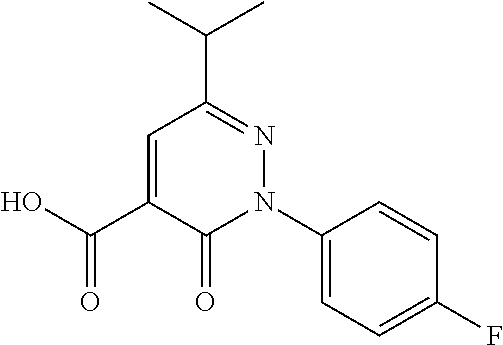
N1=C(C(C)C)C=C(C(=O)O)C(=O)N1C1=CC=C(F)C=C1
